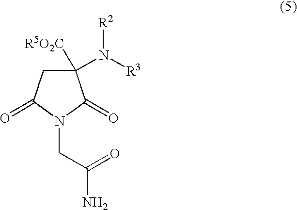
C1(N([R3])[R2])([R5O2C])CC(=O)N(CC(N)=O)C1=O
